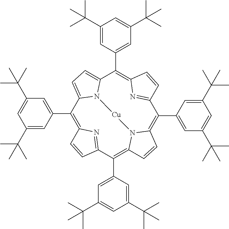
C1(C2=CC(C(C)(C)C)=CC(C(C)(C)C)=C2)=C2N=C(C(C3=CC(C(C)(C)C)=CC(C(C)(C)C)=C3)=C3N4C(=C(C5=CC(C(C)(C)C)=CC(C(C)(C)C)=C5)C5=NC(=C(C6=CC(C(C)(C)C)=CC(C(C)(C)C)=C6)C6=CC=C1N6[Cu]4)C=C5)C=C3)C=C2
